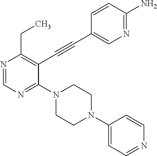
N1=CN=C(N2CCN(C3=CC=NC=C3)CC2)C(C#CC2=CN=C(N)C=C2)=C1CC
